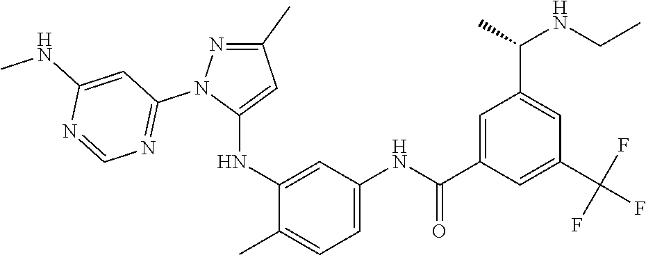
C1(C)=NN(C2=NC=NC(NC)=C2)C(NC2=CC(NC(C3=CC(C(NCC)C)=CC(C(F)(F)F)=C3)=O)=CC=C2C)=C1
